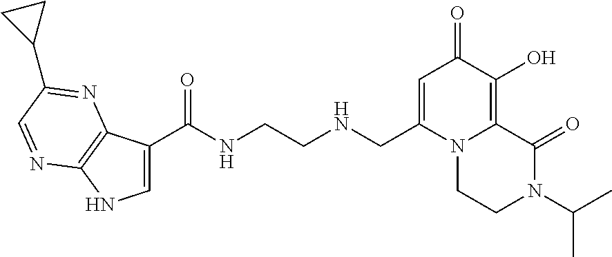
C1=C(C(NCCNCC2=CC(=O)C(O)=C3N2CCN(C(C)C)C3=O)=O)C2=C(N1)N=CC(C1CC1)=N2
